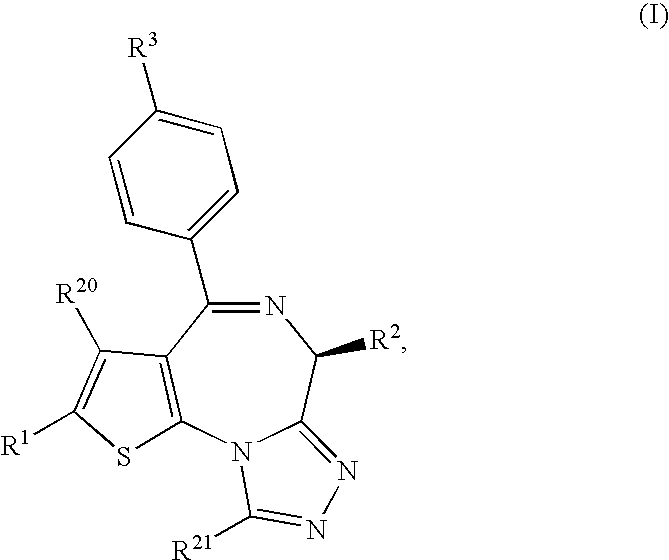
[R3]C1=CC=C(C2=NC([R2])C3=NN=C([R21])N3C3=C2C([R20])=C([R1])S3)C=C1
